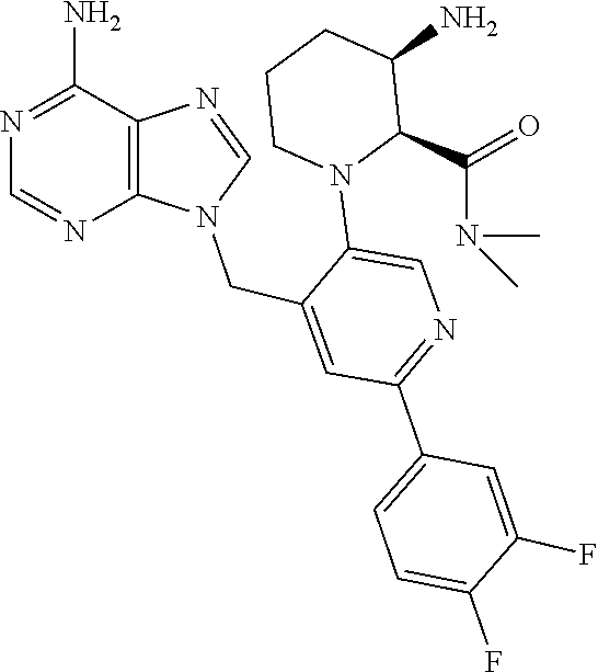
C1=C(C2=NC=C(N3C(C(=O)N(C)C)C(N)CCC3)C(CN3C=NC4=C3N=CN=C4N)=C2)C=C(F)C(F)=C1
